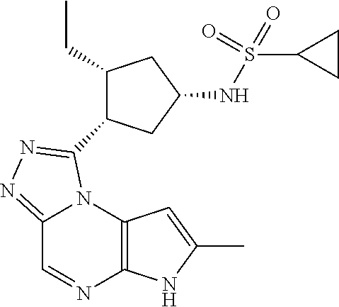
C12=C(N3C(=NN=C3C3C(CC)CC(NS(C4CC4)(=O)=O)C3)C=N1)C=C(C)N2
